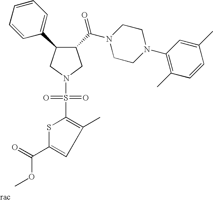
C1(C(N2CCN(C3=C(C)C=CC(C)=C3)CC2)=O)C(C2=CC=CC=C2)CN(S(=O)(=O)C2=C(C)C=C(C(=O)OC)S2)C1
